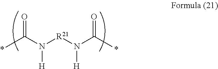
C(N([R21]N(C(=O)*)[H])[H])(=O)*
